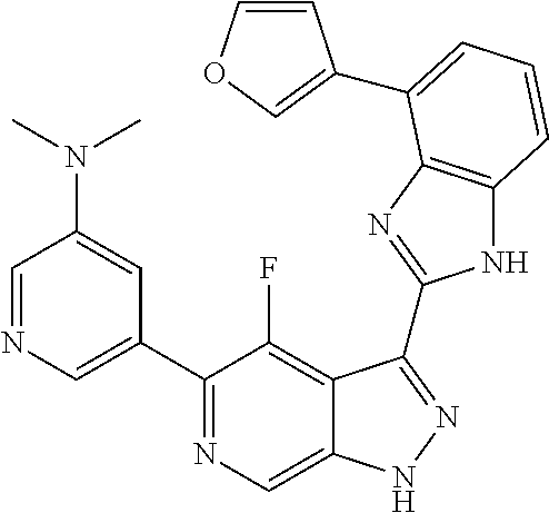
C1=NC=C(C2=NC=C3C(=C2F)C(C2=NC4=C(N2)C=CC=C4C2=COC=C2)=NN3)C=C1N(C)C
